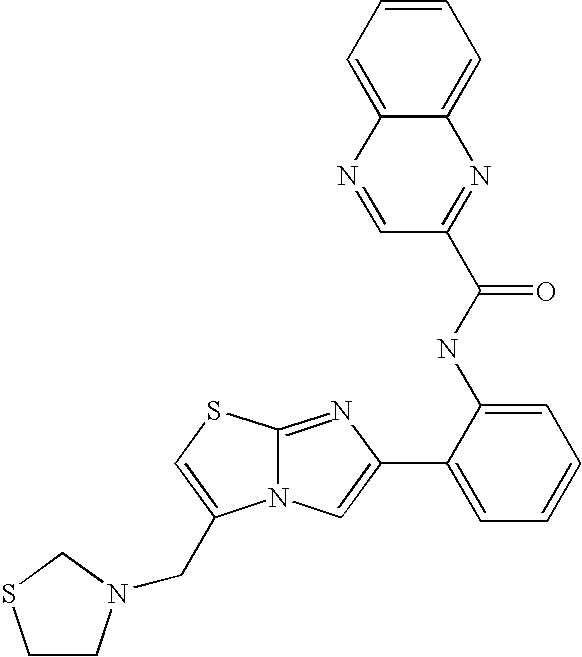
N12C(=NC(C3=CC=CC=C3NC(=O)C3=NC4=CC=CC=C4N=C3)=C1)SC=C2CN1CCSC1
